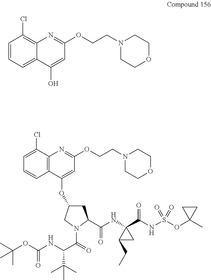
C1=CC=C2C(=C1Cl)N=C(OCCN1CCOCC1)C=C2O.C1=C(Cl)C2=C(C=C1)C(OC1CC(C(=O)NC3(C(NS(OC4(C)CC4)(=O)=O)=O)C(CC)C3)N(C(C(NC(OC(C)(C)C)=O)C(C)(C)C)=O)C1)=CC(OCCN1CCOCC1)=N2
